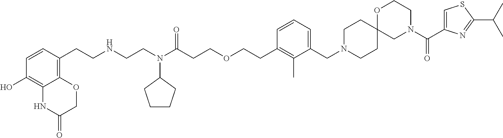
C12=C(CCNCCN(C(CCOCCC3=C(C)C(CN4CCC5(CC4)CN(C(=O)C4=CSC(C(C)C)=N4)CCO5)=CC=C3)=O)C3CCCC3)C=CC(O)=C1NC(=O)CO2
